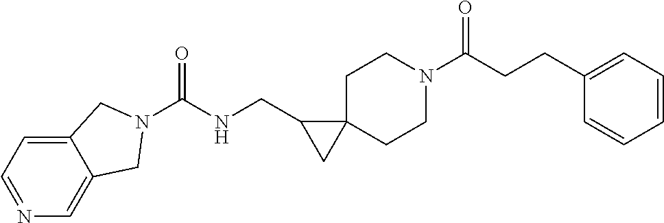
C1=NC=C2C(=C1)CN(C(NCC1CC13CCN(C(CCC1=CC=CC=C1)=O)CC3)=O)C2
